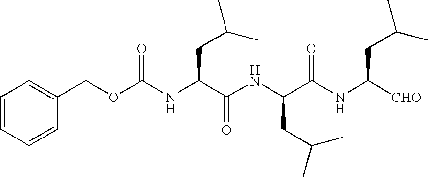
C1=CC=CC(COC(NC(C(NC(C(NC([CHO])CC(C)C)=O)CC(C)C)=O)CC(C)C)=O)=C1
